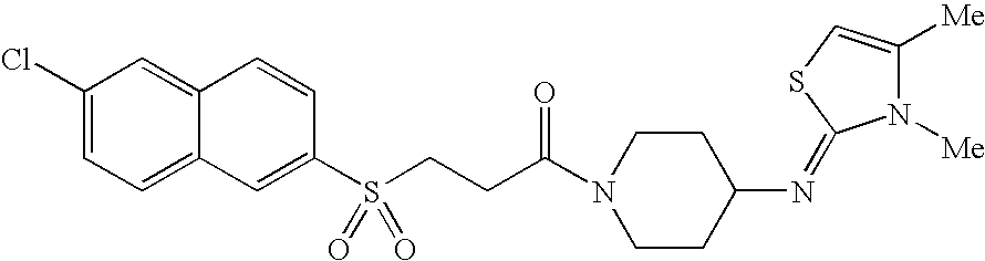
C1(Cl)=CC=C2C(=C1)C=CC(S(CCC(N1CCC(N=C3N([Me])C([Me])=CS3)CC1)=O)(=O)=O)=C2
